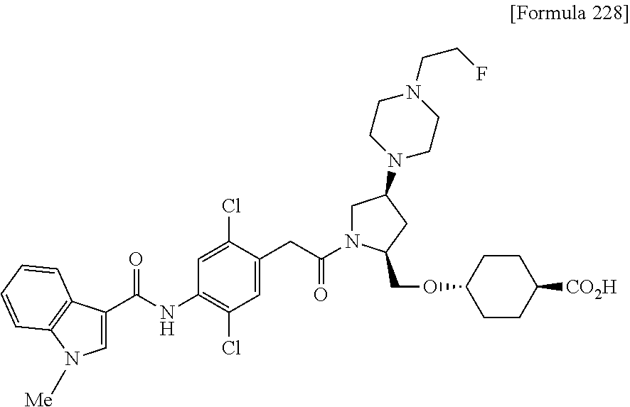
C1(NC(C2=CN([Me])C3=C2C=CC=C3)=O)=C(Cl)C=C(CC(N2CC(N3CCN(CCF)CC3)CC2COC2CCC([CO2H])CC2)=O)C(Cl)=C1
